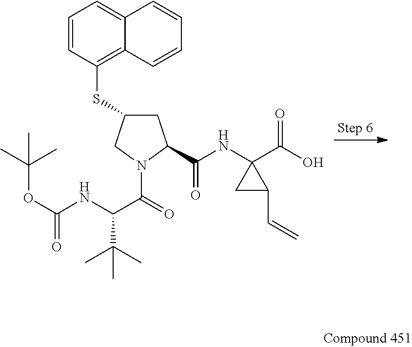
C1=CC(SC2CC(C(NC3(C(O)=O)CC3C=C)=O)N(C(=O)C(NC(OC(C)(C)C)=O)C(C)(C)C)C2)=C2C(=C1)C=CC=C2
